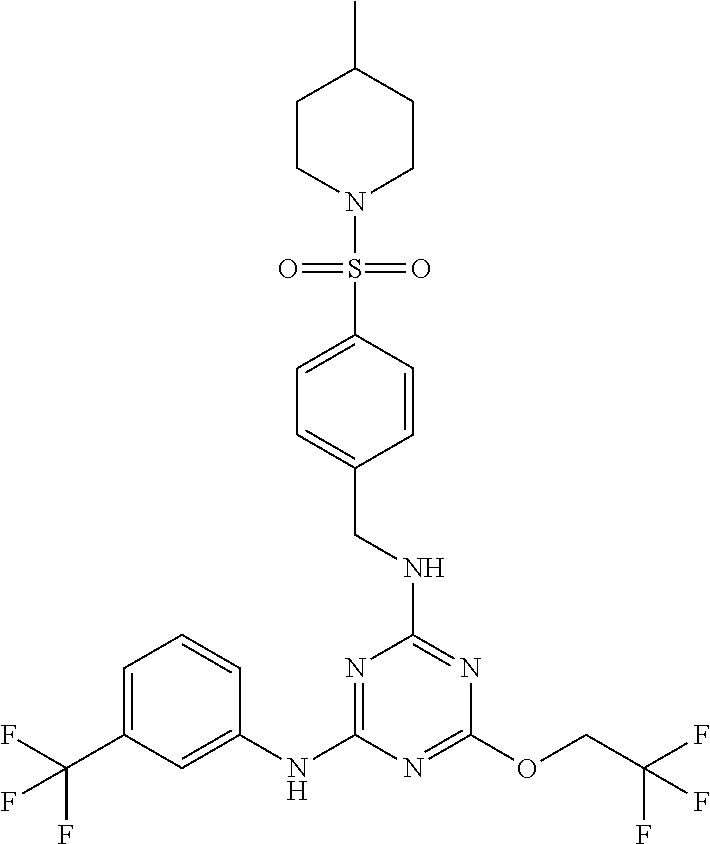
FC(F)(COC1=NC(NC2=CC(C(F)(F)F)=CC=C2)=NC(NCC2=CC=C(S(N3CCC(C)CC3)(=O)=O)C=C2)=N1)F
